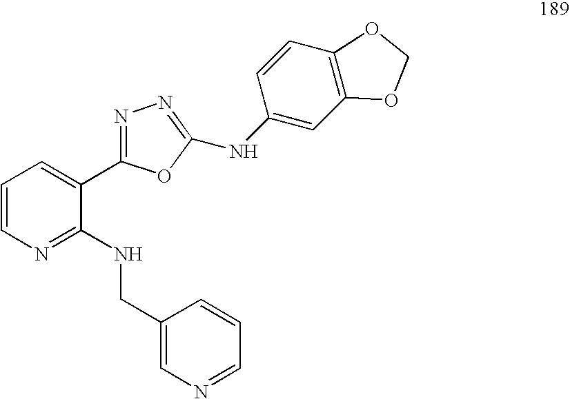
C1=CN=C(NCC2=CN=CC=C2)C(C2=NN=C(NC3=CC4=C(C=C3)OCO4)O2)=C1
